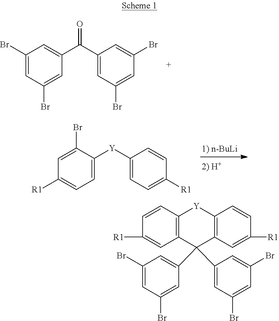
C1(Br)=CC(Br)=CC(C(C2=CC(Br)=CC(Br)=C2)=O)=C1.C1=C(Br)C([Y]C2=CC=C([R1])C=C2)=CC=C1[R1].C1(Br)=CC(Br)=CC(C2(C3=CC(Br)=CC(Br)=C3)C3=C(C=CC([R1])=C3)[Y]C3=C2C=C([R1])C=C3)=C1
